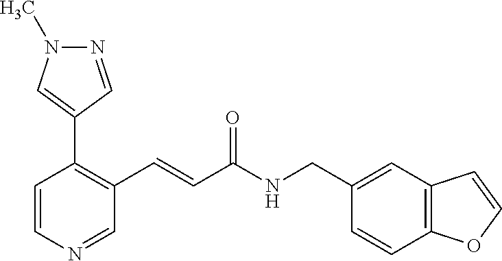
N1=CC(C2=C(C=CC(NCC3=CC4=C(C=C3)OC=C4)=O)C=NC=C2)=CN1C
